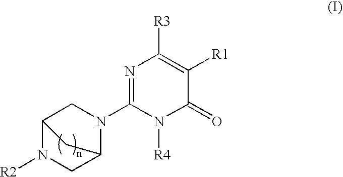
C12N([R2])CC(N(C3=NC([R3])=C([R1])C(=O)N3[R4])C1)C2
